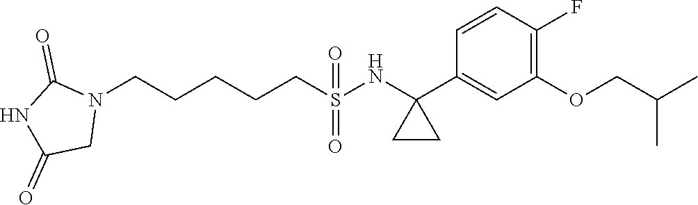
N1(CCCCCS(=O)(=O)NC2(C3=CC(OCC(C)C)=C(F)C=C3)CC2)C(=O)NC(=O)C1
